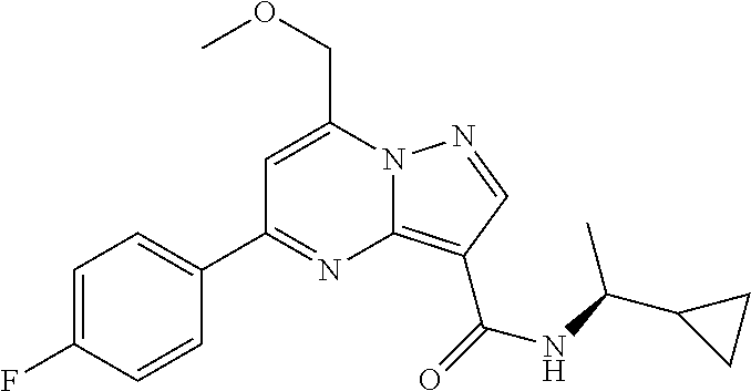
C1=C(COC)N2C(=C(C(=O)NC(C3CC3)C)C=N2)N=C1C1=CC=C(F)C=C1
